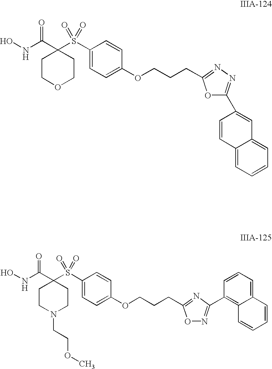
C1=C(S(C2(C(NO)=O)CCOCC2)(=O)=O)C=CC(OCCCC2=NN=C(C3=CC4=CC=CC=C4C=C3)O2)=C1.C1=C(S(C2(C(NO)=O)CCN(CCOC)CC2)(=O)=O)C=CC(OCCCC2=NC(C3=C4C(=CC=C3)C=CC=C4)=NO2)=C1
